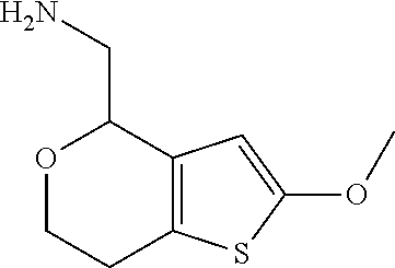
O1CCC2=C(C1CN)C=C(OC)S2
